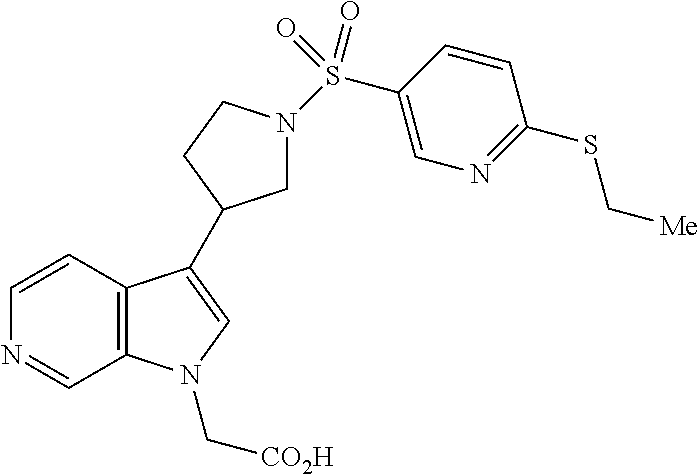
C12=C(C=CN=C1)C(C1CN(S(C3=CN=C(SC[Me])C=C3)(=O)=O)CC1)=CN2C[CO2H]
